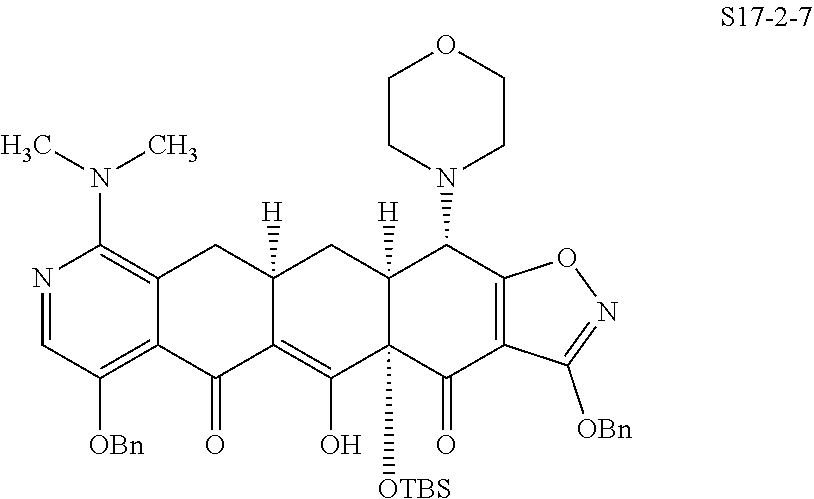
N1=CC([OBn])=C2C(=C1N(C)C)CC1([H])C(=C(O)C3([OTBS])C([H])(C1)C(N1CCOCC1)C1=C(C3=O)C([OBn])=NO1)C2=O
